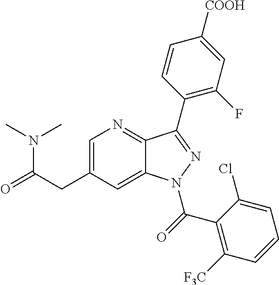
C1=C(CC(=O)N(C)C)C=C2C(=N1)C(C1=C(F)C=C([COOH])C=C1)=NN2C(=O)C1=C([F3C])C=CC=C1Cl
